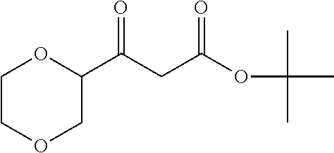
C1(C(CC(OC(C)(C)C)=O)=O)OCCOC1
